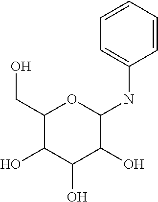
C1(CO)C(O)C(O)C(O)C(NC2=CC=CC=C2)O1
